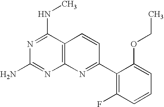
N1=C(NC)C2=C(N=C1N)N=C(C1=C(F)C=CC=C1OCC)C=C2
